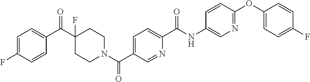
C1=C(F)C=CC(C(C2(F)CCN(C(C3=CC=C(C(NC4=CN=C(OC5=CC=C(F)C=C5)C=C4)=O)N=C3)=O)CC2)=O)=C1
